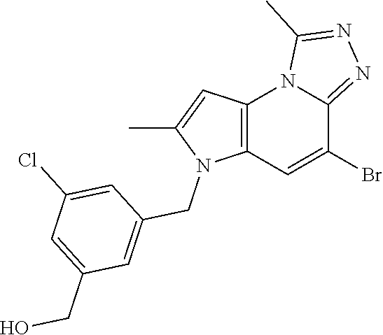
C12=C(C=C(Br)C3=NN=C(C)N13)N(CC1=CC(CO)=CC(Cl)=C1)C(C)=C2
